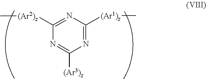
N1=C([(Ar1)z]C)N=C([(Ar2)z]C)N=C1[(Ar3)z]
